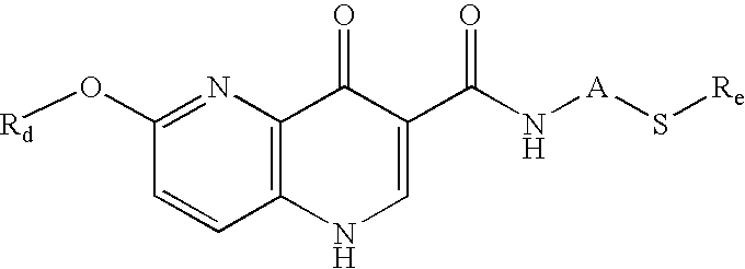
[Rd]OC1=NC2=C(C=C1)NC=C(C(N[A]S[Re])=O)C2=O
